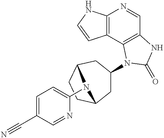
C12=C(C3=C(C=N1)NC(=O)N3C1CC3CCC(C1)N3C1=CC=C(C#N)C=N1)C=CN2
